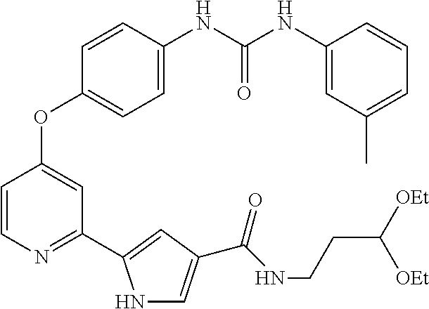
C1=C(NC(NC2=CC(C)=CC=C2)=O)C=CC(OC2=CC(C3=CC(C(NCCC([OEt])[OEt])=O)=CN3)=NC=C2)=C1
